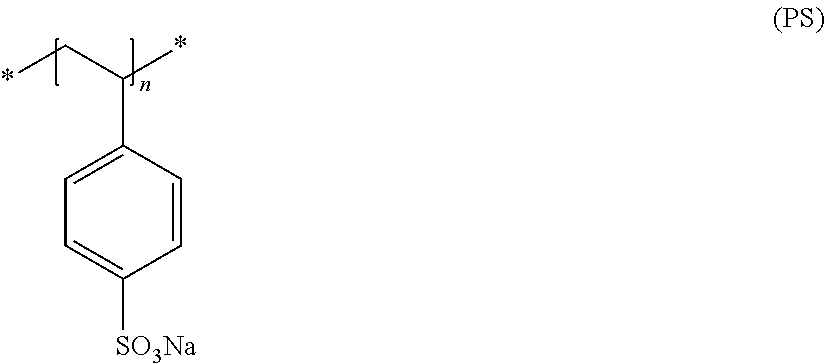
C1=CC(C(*)C*)=CC=C1[SO3Na]
